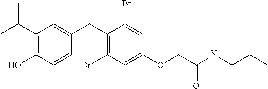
C1(CC2=CC(C(C)C)=C(O)C=C2)=C(Br)C=C(OCC(NCCC)=O)C=C1Br
